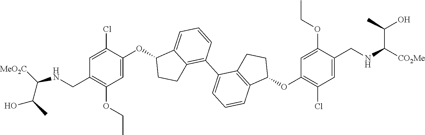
C1=C(OC2C3=CC=CC(C4=CC=CC5=C4CCC5OC4=C(Cl)C=C(CNC([CO2Me])C(O)C)C(OCC)=C4)=C3CC2)C(Cl)=CC(CNC([MeO2C])C(C)O)=C1OCC
